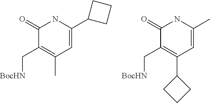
C1(=O)C(C[BocHN])=C(C)C=C(C2CCC2)N1.C1(=O)C(C[BocHN])=C(C2CCC2)C=C(C)N1
